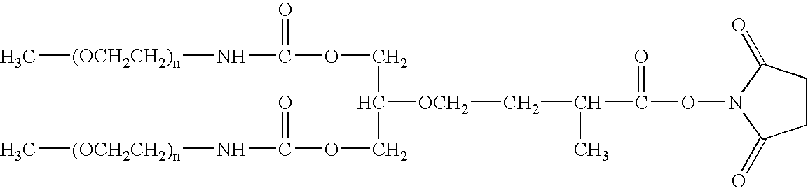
C(C(=O)ON1C(=O)CCC1=O)(C)C[OCH2]C(COC(N[(OCH2CH2)n]C)=O)COC(=O)N[(OCH2CH2)n]C
